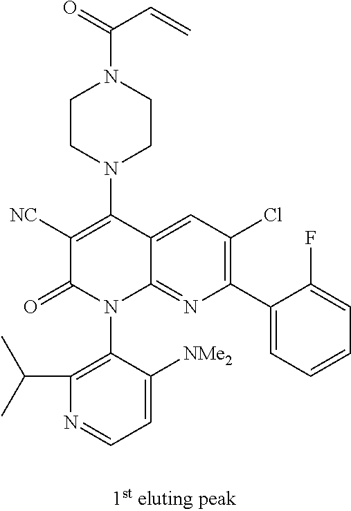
C1CN(C2=C([NC])C(=O)N(C3=C(C(C)C)N=CC=C3[NMe2])C3=NC(C4=CC=CC=C4F)=C(Cl)C=C23)CCN1C(=O)C=C
